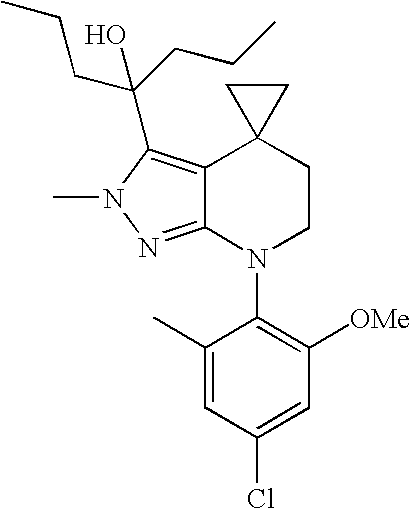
C12=C(C(CCC)(CCC)O)N(C)N=C1N(C1=C([OMe])C=C(Cl)C=C1C)CCC21CC1
